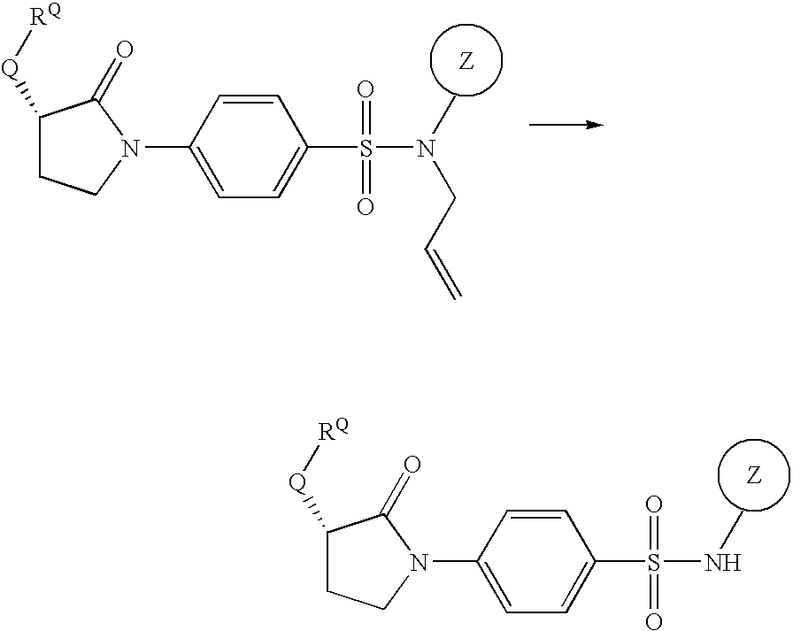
C1([Q][RQ])CCN(C2=CC=C(S(=O)(=O)NC)C=C2)C1=O.C1([Q][RQ])CCN(C2=CC=C(S(=O)(=O)N(C)CC=C)C=C2)C1=O
